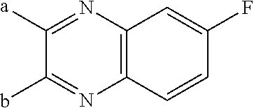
C1([a])=NC2=C(N=C1b)C=CC(F)=C2
